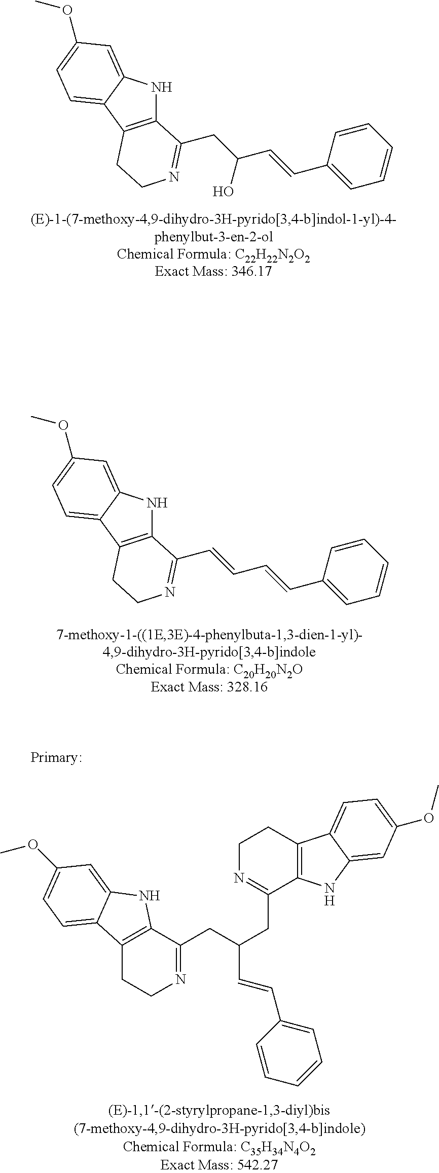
C12=C(C3=CC=C(OC)C=C3N1)CCN=C2CC(C=CC1=CC=CC=C1)O.C12=C(C3=CC=C(OC)C=C3N1)CCN=C2C=CC=CC1=CC=CC=C1.C(C(CC1=NCCC2=C1NC1=CC(OC)=CC=C21)CC1=NCCC2=C1NC1=CC(OC)=CC=C21)=CC1=CC=CC=C1
